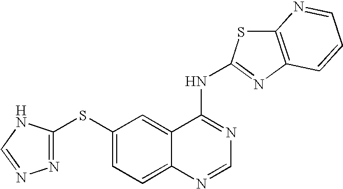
N1=C(SC2=CC=C3C(=C2)C(NC2=NC4=C(S2)N=CC=C4)=NC=N3)NC=N1
